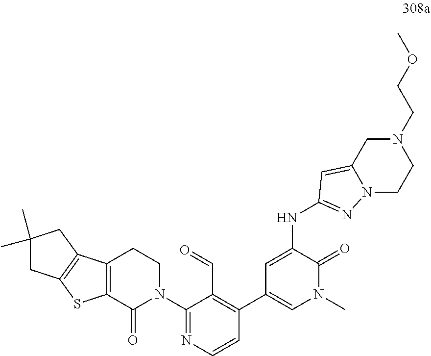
N(C1=CC(C2=C(C=O)C(N3CCC4=C(C3=O)SC3=C4CC(C)(C)C3)=NC=C2)=CN(C)C1=O)C1=NN2C(=C1)CN(CCOC)CC2
